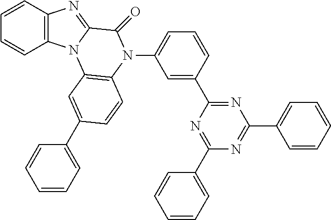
C1=CC2=C(C=C1)N1C(=N2)C(=O)N(C2=CC=CC(C3=NC(C4=CC=CC=C4)=NC(C4=CC=CC=C4)=N3)=C2)C2=C1C=C(C1=CC=CC=C1)C=C2
